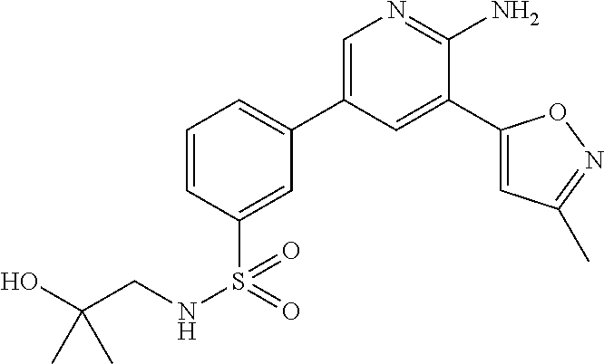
C1=CC(S(NCC(O)(C)C)(=O)=O)=CC(C2=CN=C(N)C(C3=CC(C)=NO3)=C2)=C1
